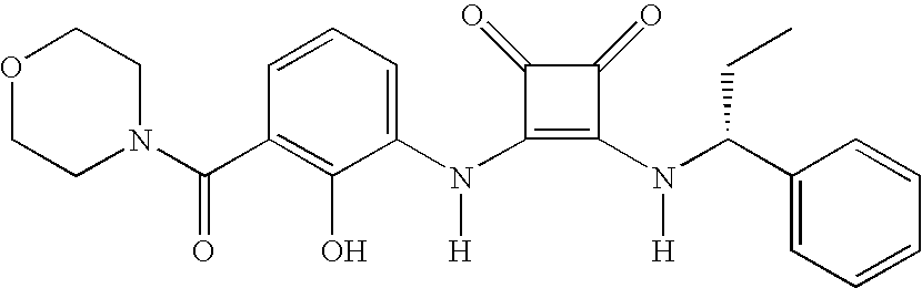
N(C1=C(N(C(C2=CC=CC=C2)CC)[H])C(=O)C1=O)([H])C1=CC=CC(C(N2CCOCC2)=O)=C1O
